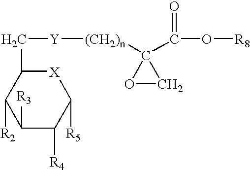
C1([R3])C([R4])C([R5])[X]C(C[Y][(CH2)n]C2(C(O[R8])=O)OC2)C1[R2]
